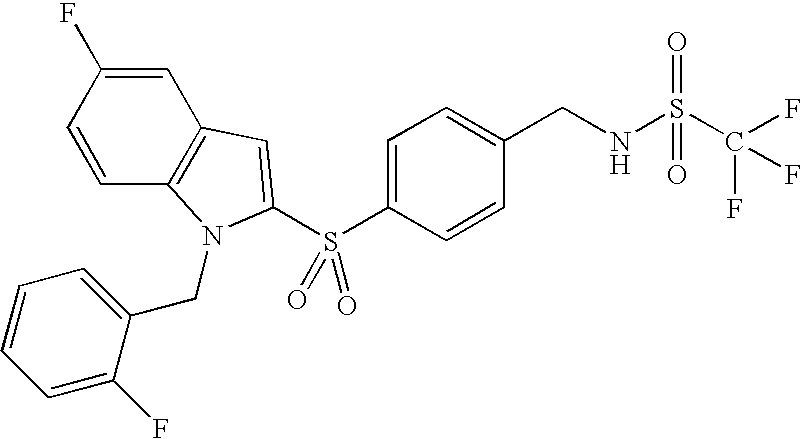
C1=CC2=C(C=C1F)C=C(S(C1=CC=C(CNS(C(F)(F)F)(=O)=O)C=C1)(=O)=O)N2CC1=CC=CC=C1F
